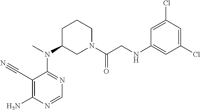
C1(C#N)=C(N)N=CN=C1N(C1CN(C(CNC2=CC(Cl)=CC(Cl)=C2)=O)CCC1)C
